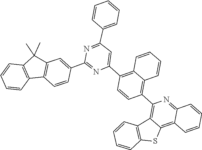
C1=CC2=C(C=C1)C(C)(C)C1=C2C=CC(C2=NC(C3=C4C=CC=CC4=C(C4=C5C(=C6C=CC=CC6=N4)SC4=C5C=CC=C4)C=C3)=CC(C3=CC=CC=C3)=N2)=C1
